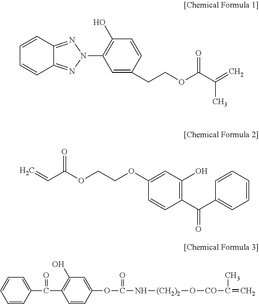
C1=CC2=NN(C3=C(O)C=CC(CCOC(C(=C)C)=O)=C3)N=C2C=C1.C1(OCCOC(C=C)=O)=CC(O)=C(C(C2=CC=CC=C2)=O)C=C1.C1=CC=CC(C(C2=C(O)C=C(OC(N[(CH2)2]O[CO]C(=C)C)=O)C=C2)=O)=C1
